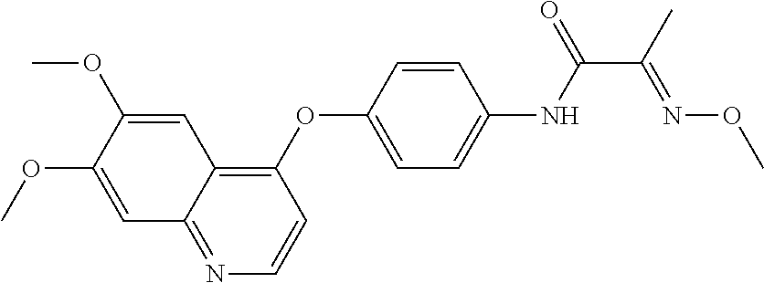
C1=C(OC)C(OC)=CC2=C(OC3=CC=C(NC(=O)C(C)=NOC)C=C3)C=CN=C12
